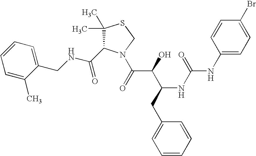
C(NCC1=CC=CC=C1C)(=O)C1C(C)(C)SCN1C(C(C(CC1=CC=CC=C1)NC(=O)NC1=CC=C(Br)C=C1)O)=O
